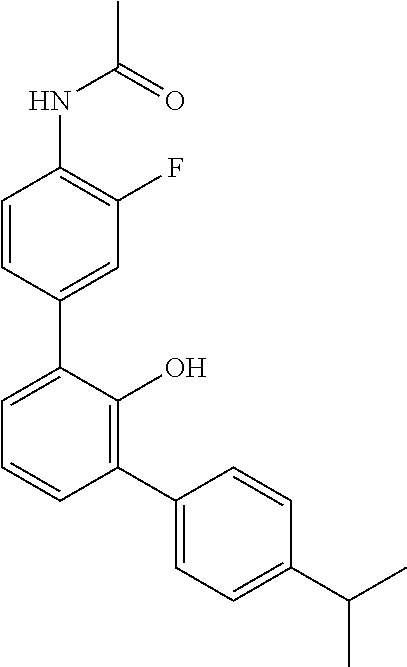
C1(NC(C)=O)=C(F)C=C(C2=CC=CC(C3=CC=C(C(C)C)C=C3)=C2O)C=C1
